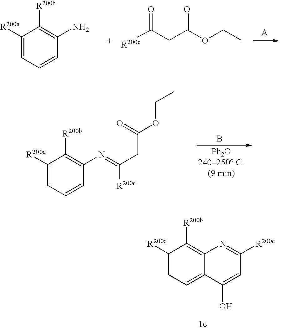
C1=CC=C([R200a])C([R200b])=C1N=C([R200c])CC(OCC)=O.[Ph2O240250 C.(9 min)].B.C1([R200a])=CC=C2C(=C1[R200b])N=C([R200c])C=C2O.[R200c]C(CC(OCC)=O)=O.C1([R200a])=CC=CC(N)=C1[R200b]
